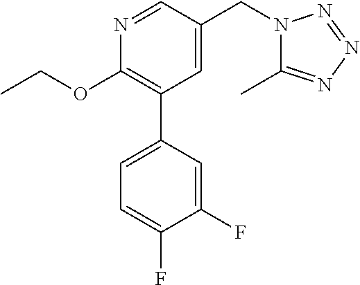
C1(OCC)=C(C2=CC=C(F)C(F)=C2)C=C(CN2C(C)=NN=N2)C=N1
